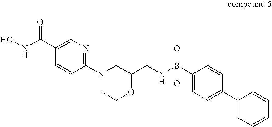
C1(C(NO)=O)=CN=C(N2CCOC(CNS(C3=CC=C(C4=CC=CC=C4)C=C3)(=O)=O)C2)C=C1
